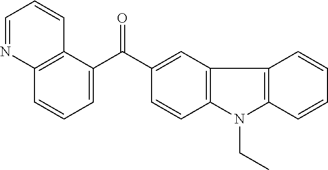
C1=CC=C(C(=O)C2=CC3=C(C=C2)N(CC)C2=C3C=CC=C2)C2=C1N=CC=C2
